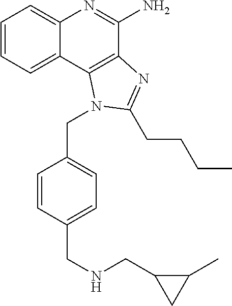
C1=CC=C2C(=C1)N=C(N)C1=C2N(CC2=CC=C(CNCC3C(C)C3)C=C2)C(CCCC)=N1
